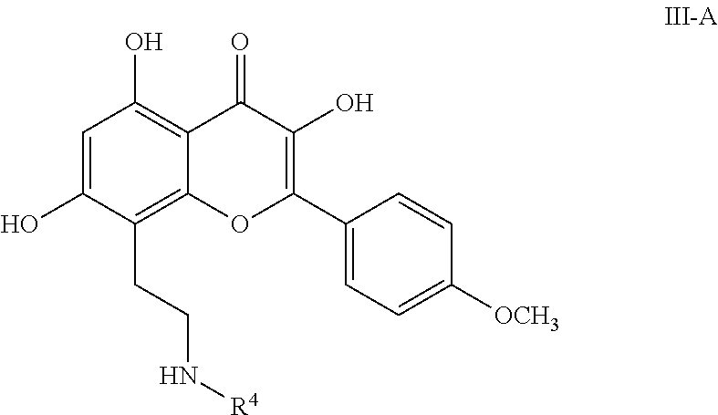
C1=C(O)C(CCN[R4])=C2C(=C1O)C(=O)C(O)=C(C1=CC=C([OCH3])C=C1)O2
